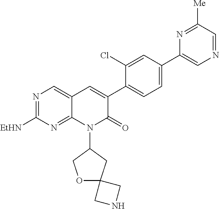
N1=C([EtHN])N=C2C(=C1)C=C(C1=CC=C(C3=CN=CC([Me])=N3)C=C1Cl)C(=O)N2C1CC2(OC1)CNC2
